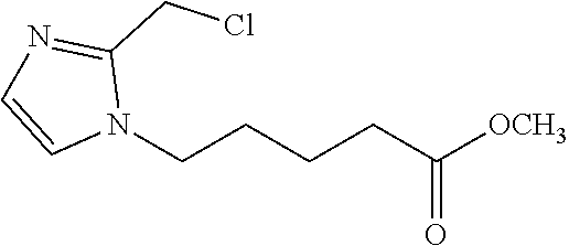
C1=CN(CCCCC(=O)[OCH3])C(CCl)=N1
